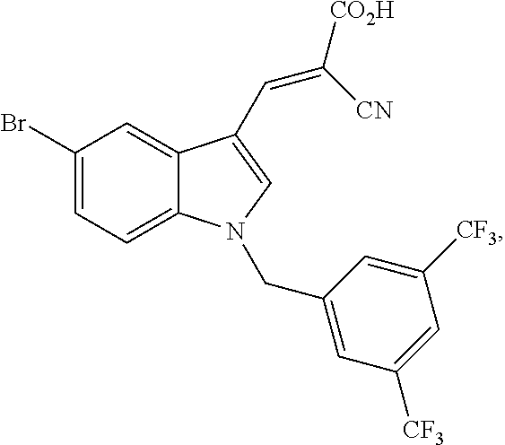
C1(Br)=CC=C2C(=C1)C(C=C([CO2H])[CN])=CN2CC1=CC([CF3])=CC([CF3])=C1
